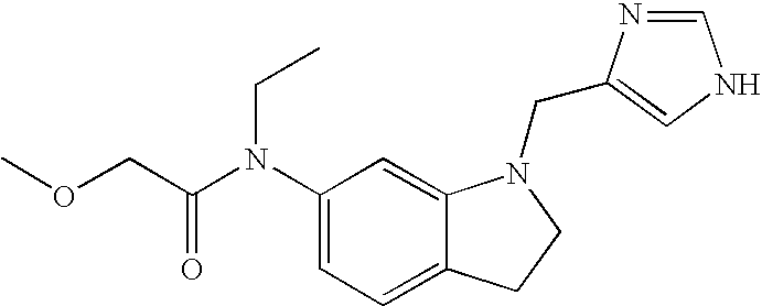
C1(N(C(COC)=O)CC)=CC=C2C(=C1)N(CC1=CNC=N1)CC2
